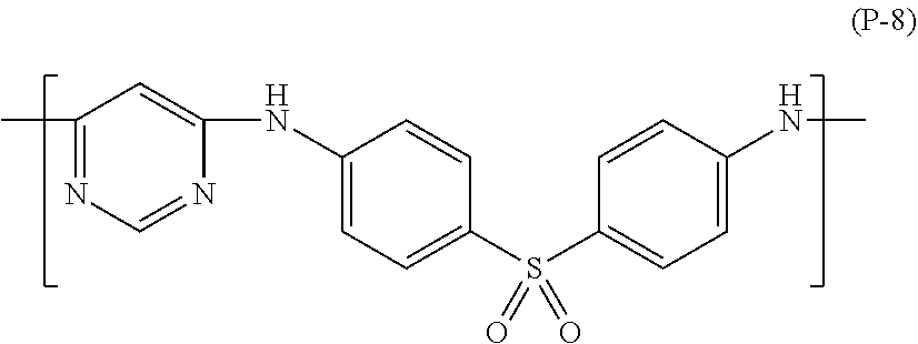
C1(C)=NC=NC(NC2=CC=C(S(C3=CC=C(NC)C=C3)(=O)=O)C=C2)=C1
